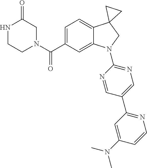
N1(C(C2=CC=C3C(=C2)N(C2=NC=C(C4=NC=CC(N(C)C)=C4)C=N2)CC32CC2)=O)CC(=O)NCC1
